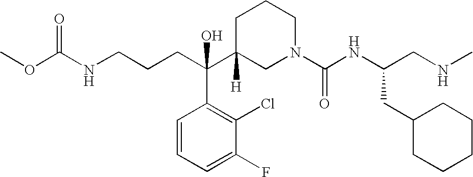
C(C(C1([H])CN(C(NC(CC2CCCCC2)CNC)=O)CCC1)(C1=C(Cl)C(F)=CC=C1)O)CCNC(OC)=O
